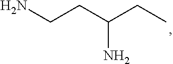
C(N)(CCN)CC
